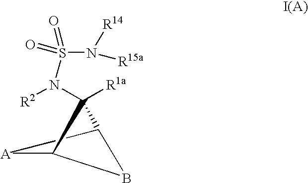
S(N([R15a])[R14])(=O)(=O)N([R2])C1([R1a])C2BC1[A]2
